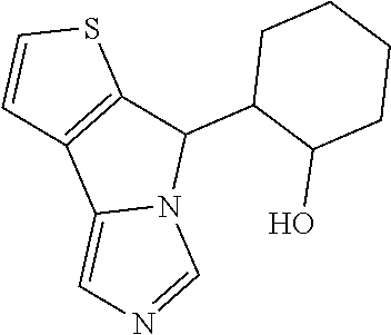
C1CC(C2C3=C(C4=CN=CN24)C=CS3)C(O)CC1
